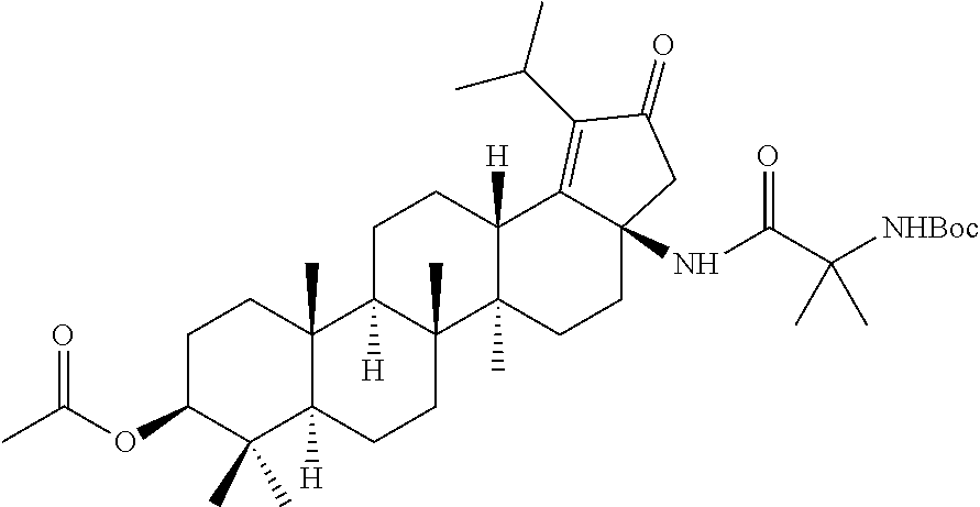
C1C(OC(C)=O)C(C)(C)C2([H])C(C)(C1)C1([H])C(C)(CC2)C2(C)C([H])(CC1)C1=C(C(C)C)C(=O)CC1(NC(C([NHBoc])(C)C)=O)CC2
